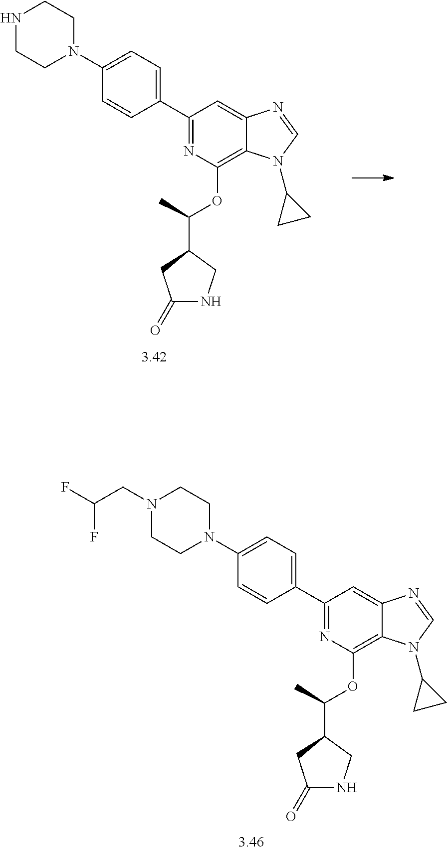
C1=C(N2CCN(CC(F)F)CC2)C=CC(C2=NC(OC(C3CC(=O)NC3)C)=C3C(=C2)N=CN3C2CC2)=C1.C1=C(N2CCNCC2)C=CC(C2=NC(OC(C3CC(=O)NC3)C)=C3C(=C2)N=CN3C2CC2)=C1
